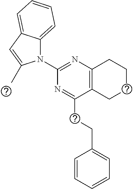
C1(N2C3=CC=CC=C3C=C2C)=NC2=C(C(CCC3=CC=CC=C3)=N1)CCCC2
